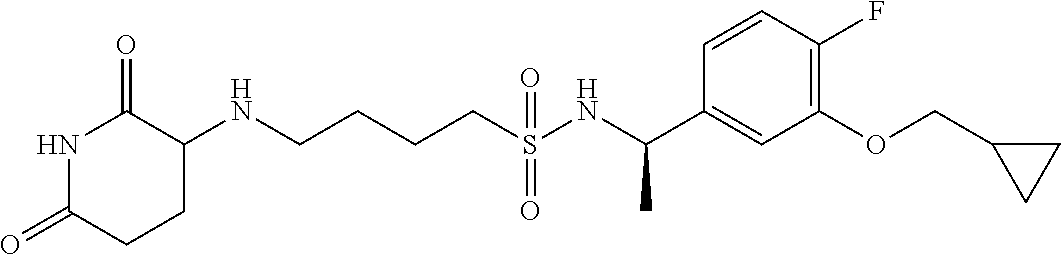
N1C(=O)CCC(NCCCCS(NC(C2=CC(OCC3CC3)=C(F)C=C2)C)(=O)=O)C1=O
